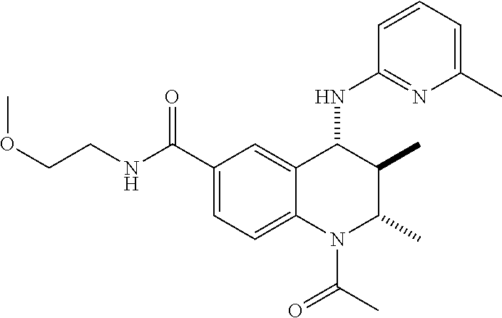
C1(C(NCCOC)=O)=CC=C2C(=C1)C(NC1=NC(C)=CC=C1)C(C)C(C)N2C(C)=O
